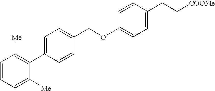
C1=CC=C([Me])C(C2=CC=C(COC3=CC=C(CC[COOMe])C=C3)C=C2)=C1[Me]
